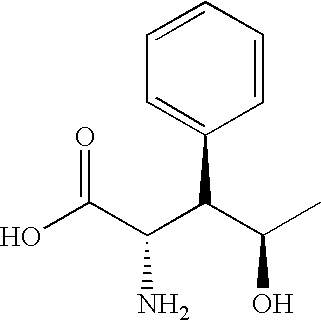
OC(=O)C(N)C(C1=CC=CC=C1)C(O)C
